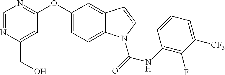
C(C1=CC(OC2=CC=C3C(=C2)C=CN3C(NC2=C(F)C([CF3])=CC=C2)=O)=NC=N1)O
